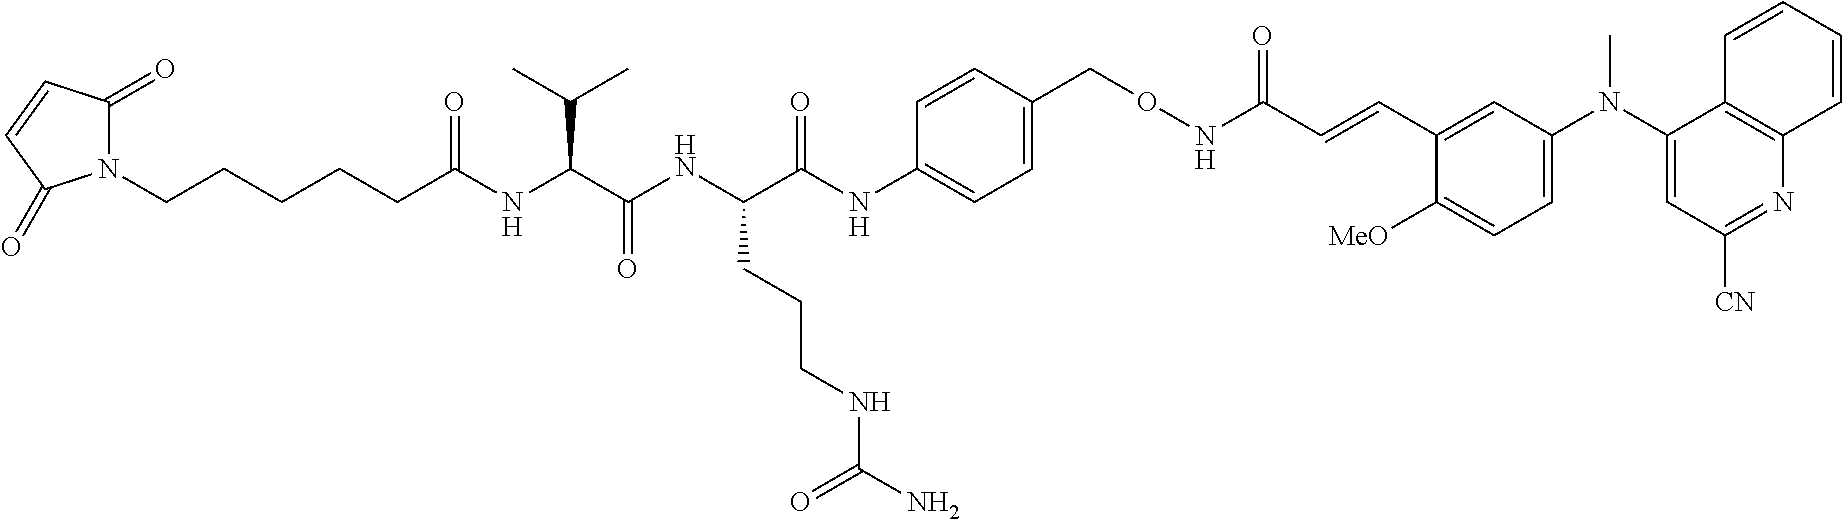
N1(CCCCCC(NC(C(NC(C(NC2=CC=C(CONC(C=CC3=CC(N(C4=CC([CN])=NC5=C4C=CC=C5)C)=CC=C3[MeO])=O)C=C2)=O)CCCNC(N)=O)=O)C(C)C)=O)C(=O)C=CC1=O
